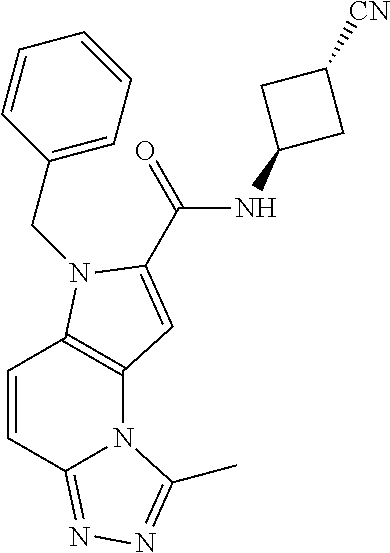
C12=C(N(CC3=CC=CC=C3)C(C(=O)NC3CC([CN])C3)=C1)C=CC1=NN=C(C)N21
